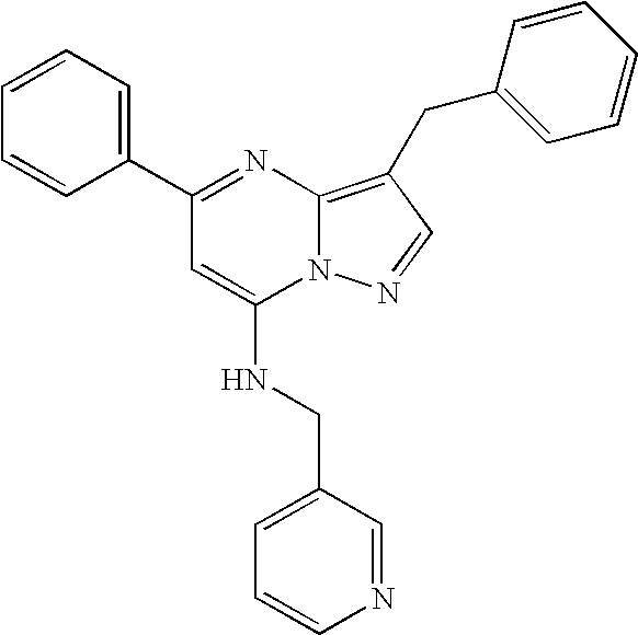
C1=CC(C2=NC3=C(CC4=CC=CC=C4)C=NN3C(NCC3=CC=CN=C3)=C2)=CC=C1
